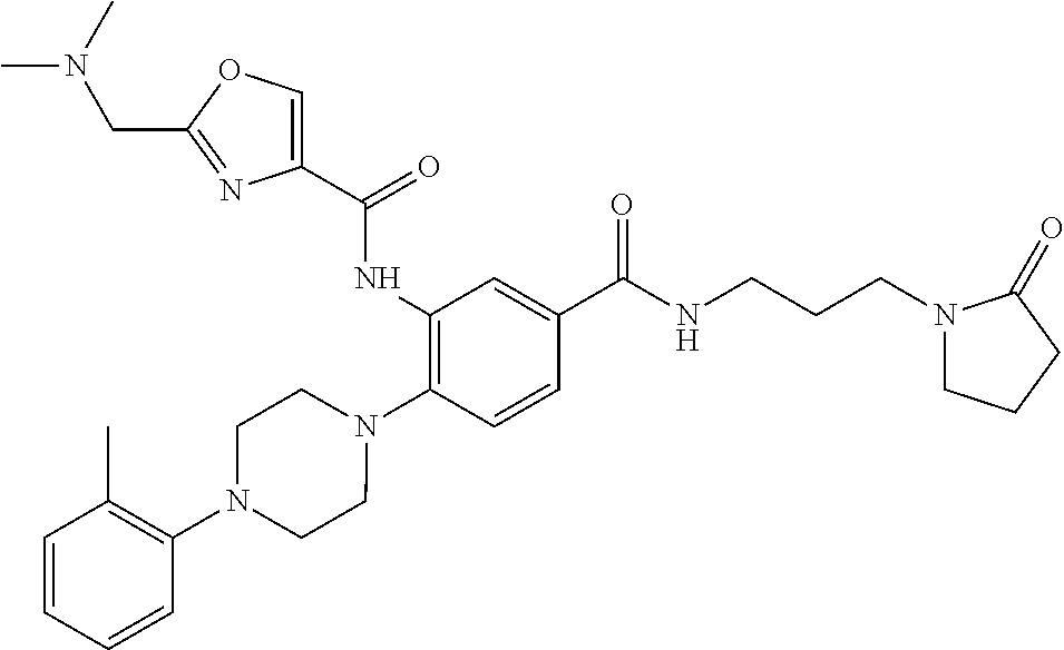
C1(NC(=O)C2=COC(CN(C)C)=N2)=C(N2CCN(C3=C(C)C=CC=C3)CC2)C=CC(C(=O)NCCCN2CCCC2=O)=C1
